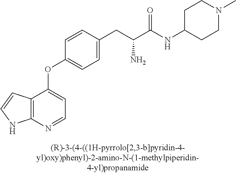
C1=CC(CC(C(NC2CCN(C)CC2)=O)N)=CC=C1OC1=CC=NC2=C1C=CN2
